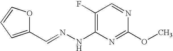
C1(F)=C(NN=CC2=CC=CO2)N=C(OC)N=C1
